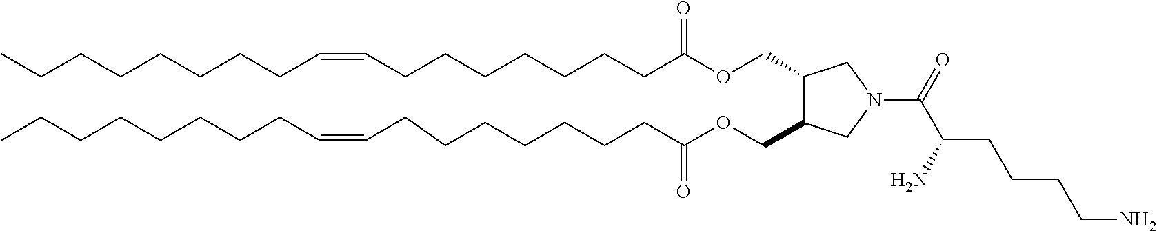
C1(COC(CCCCCCCC=CCCCCCCCC)=O)C(COC(CCCCCCCC=CCCCCCCCC)=O)CN(C(C(CCCCN)N)=O)C1
